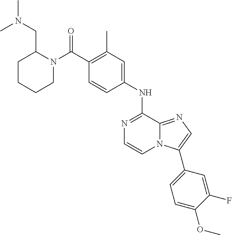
N1=C(NC2=CC(C)=C(C(N3C(CN(C)C)CCCC3)=O)C=C2)C2=NC=C(C3=CC=C(OC)C(F)=C3)N2C=C1
